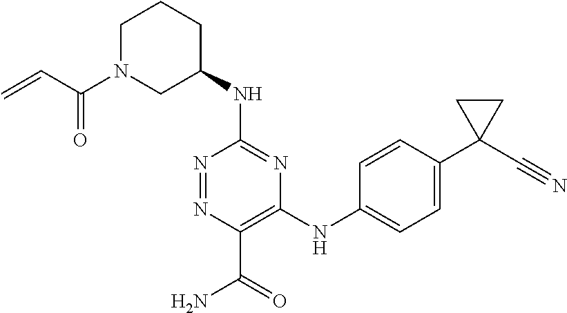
C1(NC2=NC(NC3=CC=C(C4(C#N)CC4)C=C3)=C(C(=O)N)N=N2)CCCN(C(=O)C=C)C1
